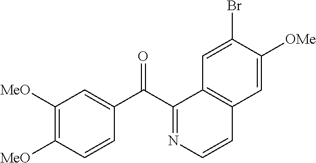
C1([MeO])=C([MeO])C=CC(C(C2=NC=CC3=C2C=C(Br)C([OMe])=C3)=O)=C1
